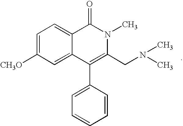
C1=C([CH3O])C=C2C(=C1)C(=O)N(C)C(CN(C)C)=C2C1=CC=CC=C1
